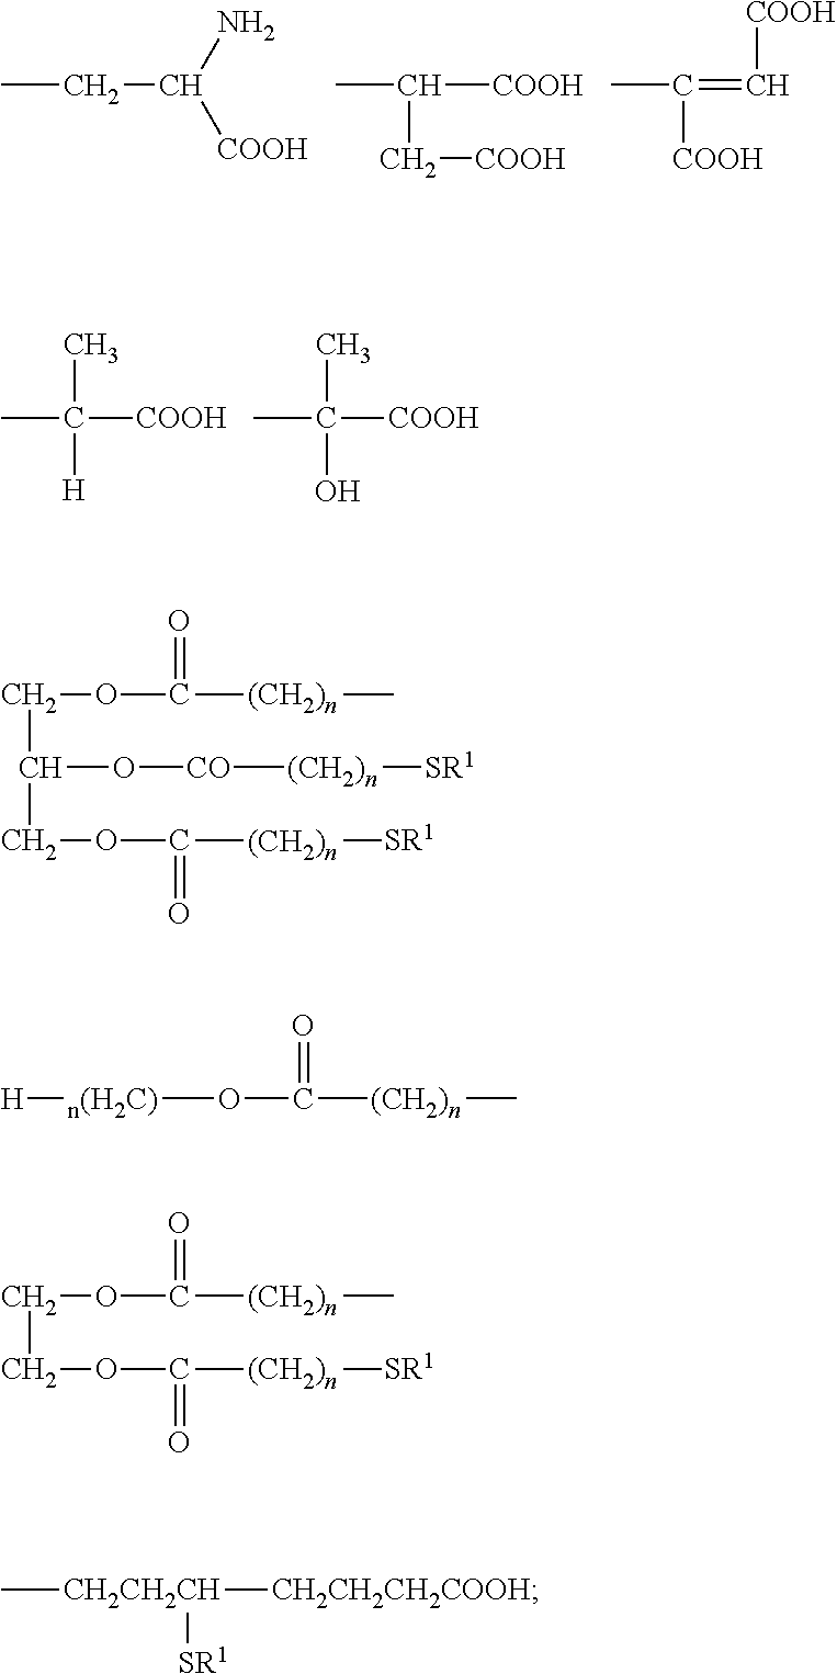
CCC(N)[COOH].CC([COOH])C[COOH].CC(=C[COOH])[COOH].CC([COOH])([H])C.CC([COOH])(O)C.C(COC([(CH2)n][SR1])=O)(COC([(CH2)n]C)=O)O[CO][(CH2)n][SR1].[n(H2C)](OC(=O)[(CH2)n]C)[H].C(COC([(CH2)n]C)=O)OC([(CH2)n][SR1])=O.C[CH2CH2CH]([CH2CH2CH2COOH])[SR1]
